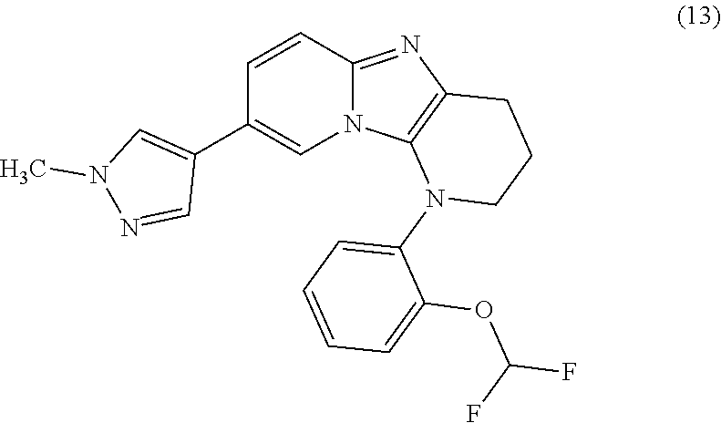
C1=CC2=NC3=C(N2C=C1C1=CN(C)N=C1)N(C1=CC=CC=C1OC(F)F)CCC3
